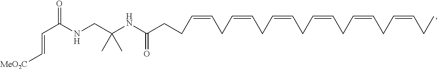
[MeO2C]C=CC(=O)NCC(NC(CCC=CCC=CCC=CCC=CCC=CCC=CCC)=O)(C)C
